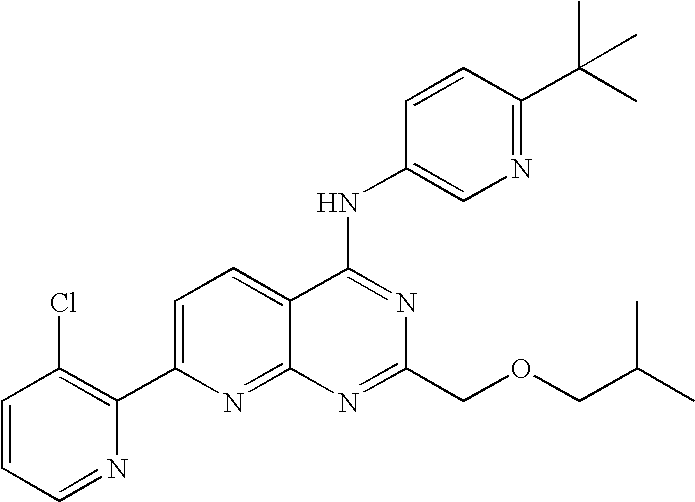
C1=CC=NC(C2=CC=C3C(=N2)N=C(COCC(C)C)N=C3NC2=CN=C(C(C)(C)C)C=C2)=C1Cl
